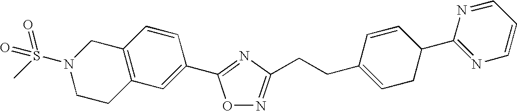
C12=C(CCN(S(C)(=O)=O)C1)C=C(C1=NC(CCC3=CCC(C4=NC=CC=N4)C=C3)=NO1)C=C2
